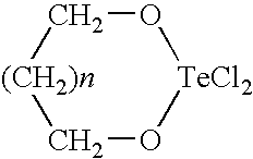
C1O[TeCl2]OC[(CH2)n]1
